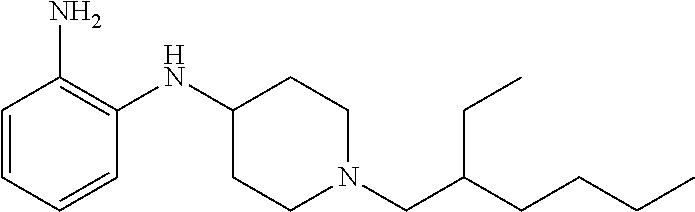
C1=CC=CC(NC2CCN(CC(CC)CCCC)CC2)=C1N
